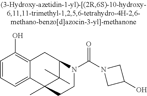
C1=CC=C2C(=C1O)CC1C(C)(C)C2(C)CCN1C(N1CC(O)C1)=O
